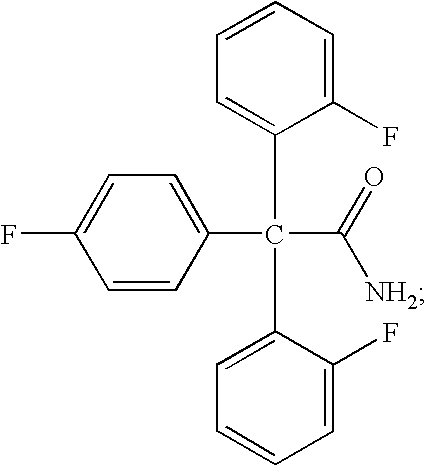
C1=CC(C(C2=CC=CC=C2F)(C2=CC=CC=C2F)C(=O)[NH2])=CC=C1F
